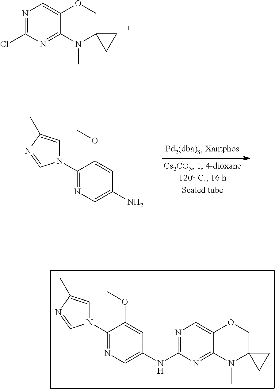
C1(N2C=C(C)N=C2)=NC=C(N)C=C1OC.C1(N2C=C(C)N=C2)=NC=C(NC2=NC=C3C(=N2)N(C)C2(CO3)CC2)C=C1OC.N1=C(Cl)N=C2C(=C1)OCC1(N2C)CC1
